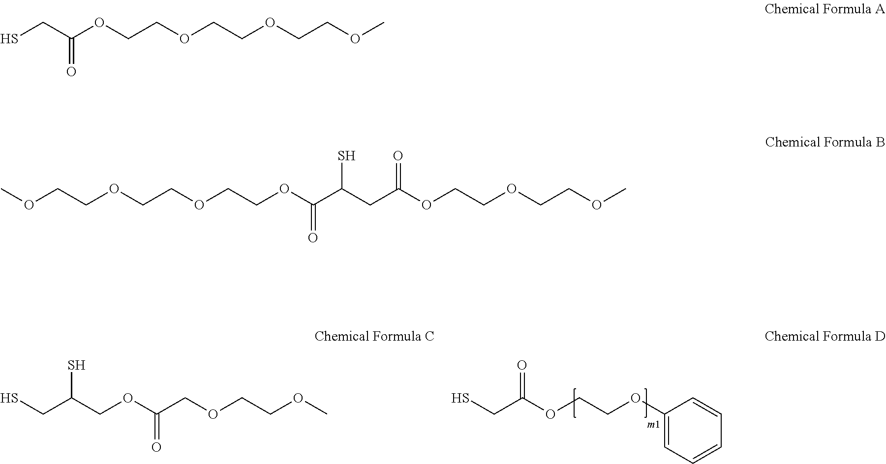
SCC(OCCOC1=CC=CC=C1)=O.SCC(OCCOCCOCCOC)=O.COCCOCCOCCOC(C(CC(OCCOCCOC)=O)S)=O.SCC(COC(COCCOC)=O)S
